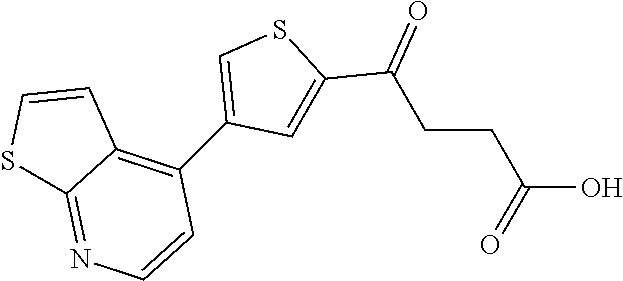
C1(C2=C3C=CSC3=NC=C2)=CSC(C(=O)CCC(O)=O)=C1
